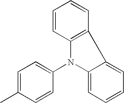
C1=CC2=C(C=C1)C1=CC=CC=C1N2C1=CC=C(C)C=C1
